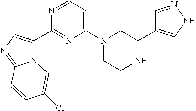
N12C(C3=NC(N4CC(C)NC(C5=CNN=C5)C4)=CC=N3)=CN=C1C=CC(Cl)=C2
